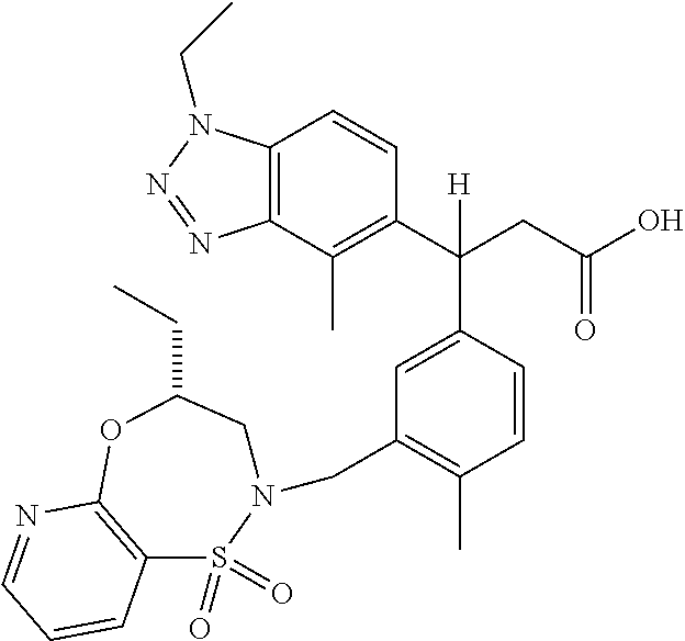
C12=C(C(C)=C(C(CC(O)=O)([H])C3=CC(CN4CC(CC)OC5=C(S4(=O)=O)C=CC=N5)=C(C)C=C3)C=C1)N=NN2CC
